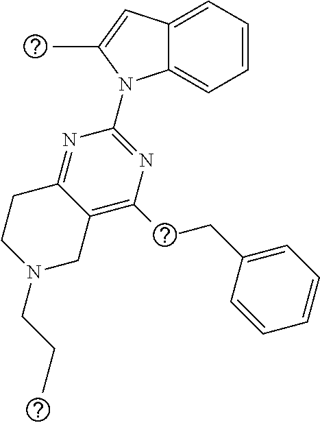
C12=CC=CC=C1N(C1=NC(CCC3=CC=CC=C3)=C3C(=N1)CCN(CCC)C3)C(C)=C2
